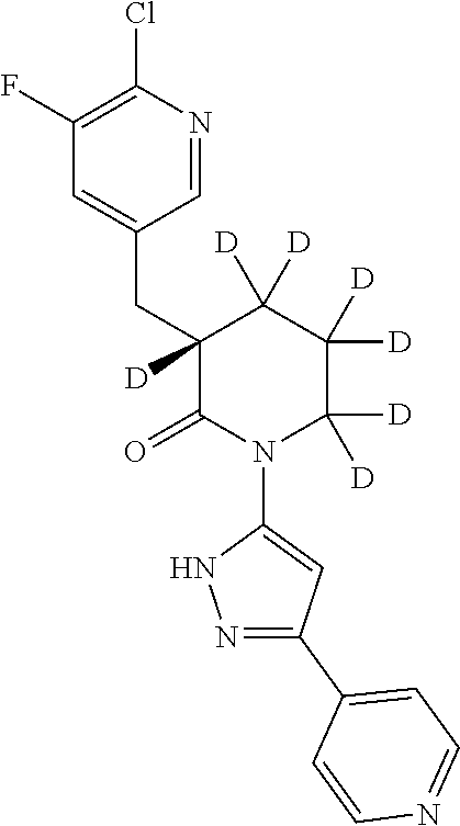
C1(F)=C(Cl)N=CC(CC2([D])C(=O)N(C3=CC(C4=CC=NC=C4)=NN3)C([D])([D])C([D])([D])C2([D])[D])=C1
